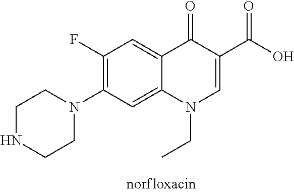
C1(F)=C(N2CCNCC2)C=C2C(=C1)C(=O)C(C(O)=O)=CN2CC
